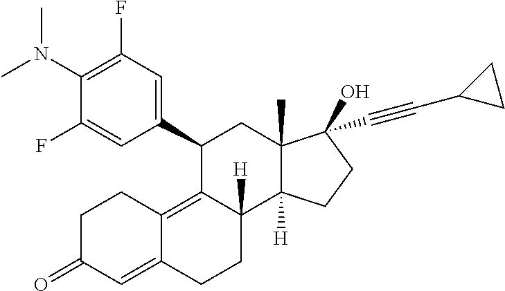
N(C1=C(F)C=C(C2C3=C4C(=CC(=O)CC4)CCC3([H])C3([H])C(C)(C2)C(O)(C#CC2CC2)CC3)C=C1F)(C)C
